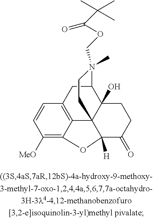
C1([MeO])=C2C3=C(C=C1)CC1C4(O)C3(C([H])(C(=O)CC4)O2)CCN1(C)COC(C(C)(C)C)=O
